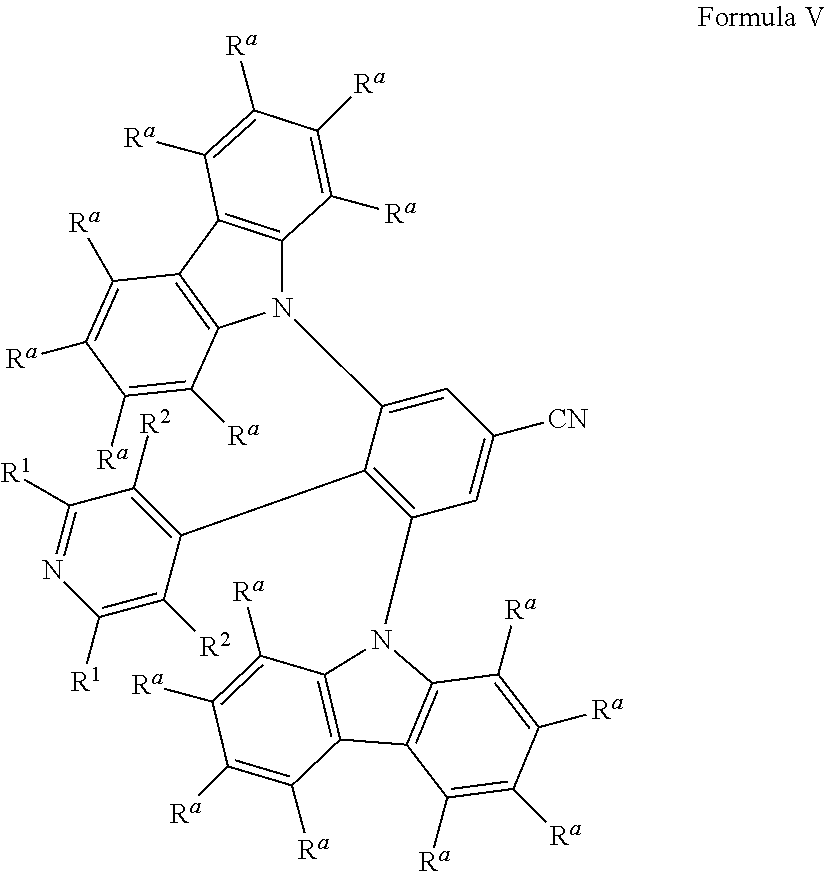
N1(C2=CC([CN])=CC(N3C4=C(C([Ra])=C([Ra])C([Ra])=C4[Ra])C4=C3C([Ra])=C([Ra])C([Ra])=C4[Ra])=C2C2=C([R2])C([R1])=NC([R1])=C2[R2])C2=C(C3=C1C([Ra])=C([Ra])C([Ra])=C3[Ra])C([Ra])=C([Ra])C([Ra])=C2[Ra]
